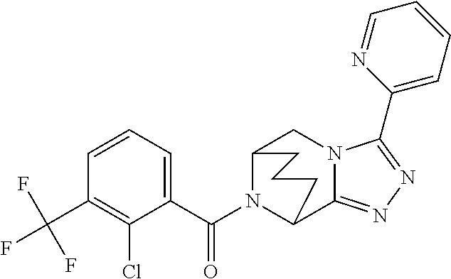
C1=CC=C(C(N2C3C4=NN=C(C5=CC=CC=N5)N4CC2CCC3)=O)C(Cl)=C1C(F)(F)F
